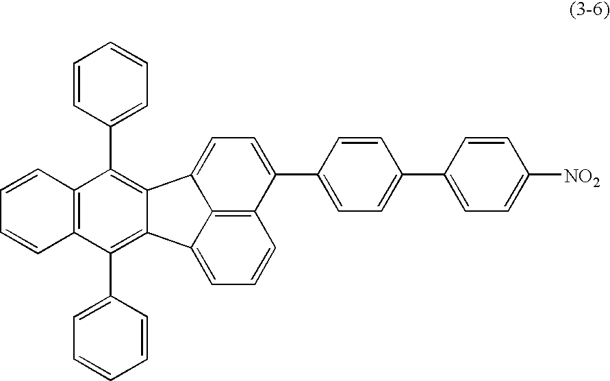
C12=C(C(C3=CC=CC=C3)=C3C(=C1C1=CC=CC=C1)C1=CC=C(C4=CC=C(C5=CC=C([NO2])C=C5)C=C4)C4=C1C3=CC=C4)C=CC=C2
